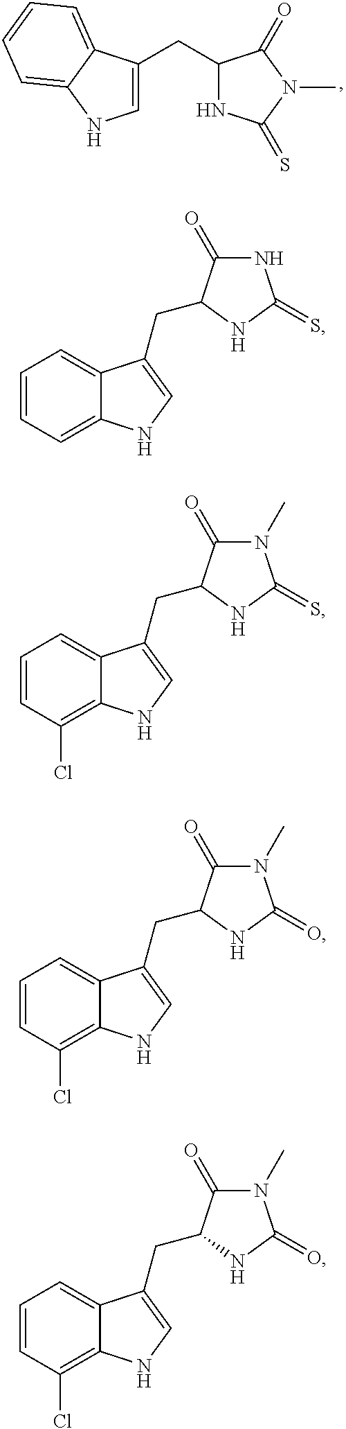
C1=C(CC2NC(=S)N(C)C2=O)C2=CC=CC=C2N1.C1=CC=C2C(=C1)C(CC1C(=O)NC(=S)N1)=CN2.C1=CC(Cl)=C2C(=C1)C(CC1C(=O)N(C)C(=S)N1)=CN2.C1=CC(Cl)=C2C(=C1)C(CC1C(=O)N(C)C(=O)N1)=CN2.C1=CC(Cl)=C2C(=C1)C(CC1C(=O)N(C)C(=O)N1)=CN2
